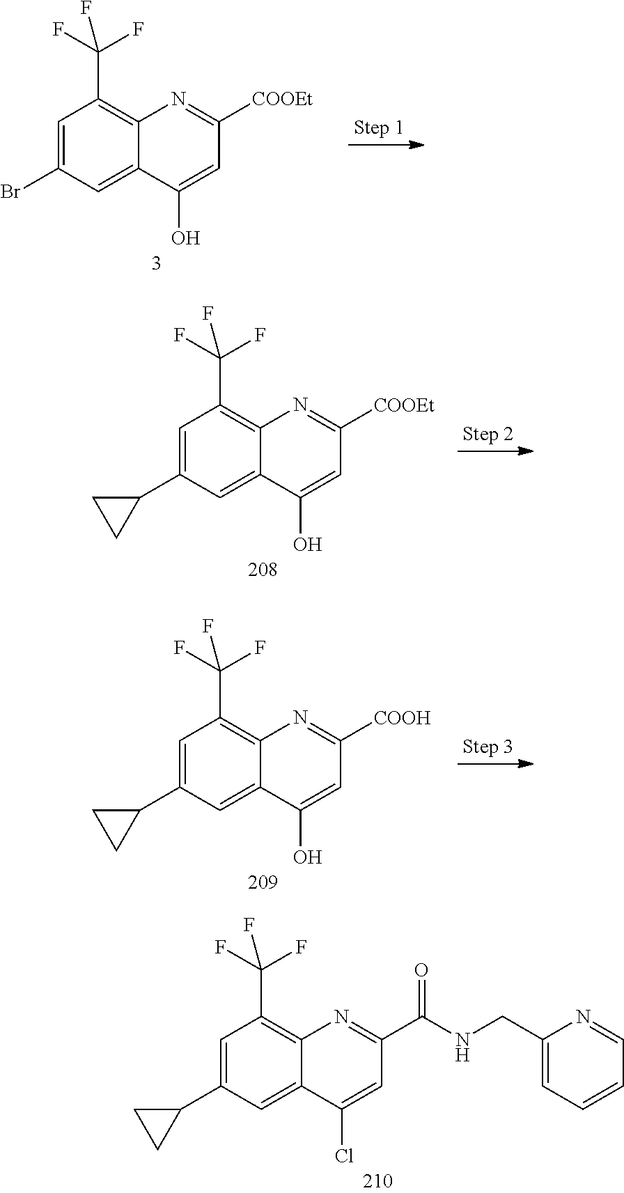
C1=C(C2CC2)C=C2C(=C1C(F)(F)F)N=C(C(NCC1=CC=CC=N1)=O)C=C2Cl.C1=C(Br)C=C2C(=C1C(F)(F)F)N=C([COOEt])C=C2O.C1=C(C2CC2)C=C2C(=C1C(F)(F)F)N=C([COOEt])C=C2O.C1=C(C2CC2)C=C2C(=C1C(F)(F)F)N=C([COOH])C=C2O
